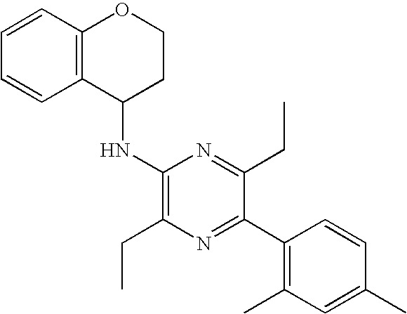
C1(NC2CCOC3=C2C=CC=C3)=C(CC)N=C(C2=C(C)C=C(C)C=C2)C(CC)=N1
